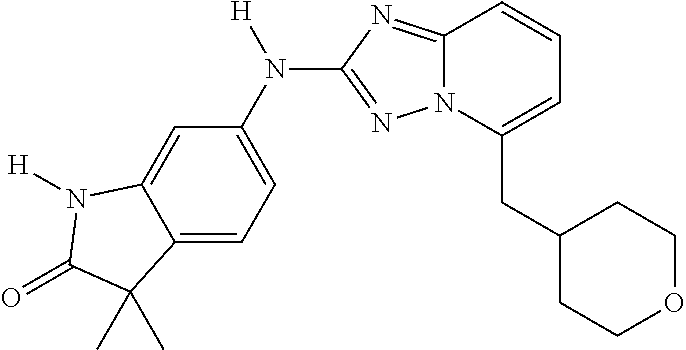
C12=CC=C(N([H])C3=NN4C(=N3)C=CC=C4CC3CCOCC3)C=C1N([H])C(=O)C2(C)C
